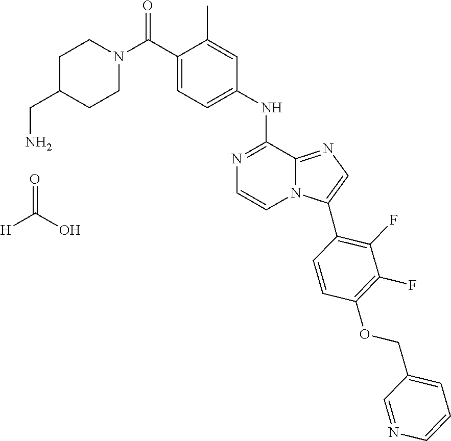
C1N(C(C2=CC=C(NC3=NC=CN4C3=NC=C4C3=C(F)C(F)=C(OCC4=CC=CN=C4)C=C3)C=C2C)=O)CCC(CN)C1.[H]C(O)=O
